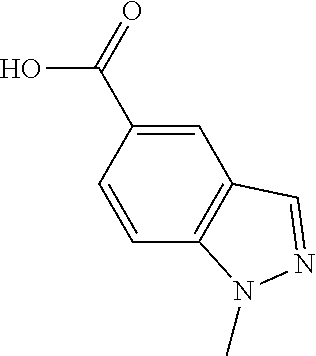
C1=CC(C(=O)O)=CC2=C1N(C)N=C2
